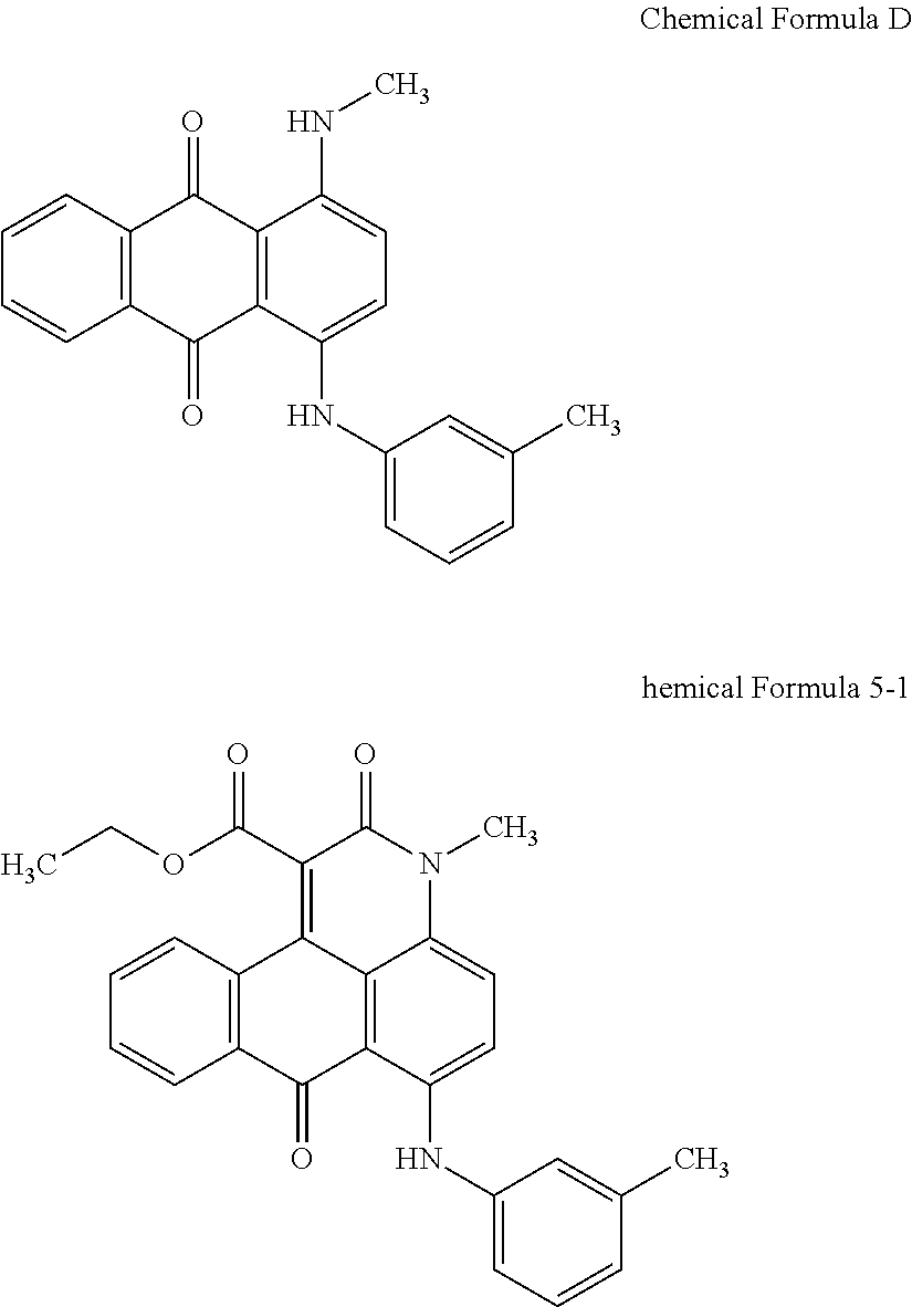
C1=CC2=C(C=C1)C(=O)C1=C(C2=O)C(NC)=CC=C1NC1=CC=CC(C)=C1.C1=CC2=C(C=C1)C(=O)C1=C3C2=C(C(OCC)=O)C(=O)N(C)C3=CC=C1NC1=CC=CC(C)=C1
